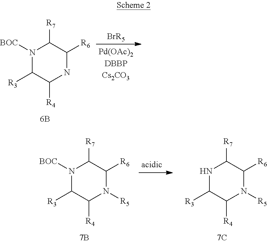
N1([BOC])C([R3])C([R4])NC([R6])C1[R7].[BrR5].N1([BOC])C([R3])C([R4])N([R5])C([R6])C1[R7].N1C([R3])C([R4])N([R5])C([R6])C1[R7]
